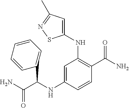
C1(NC(C(N)=O)C2=CC=CC=C2)=CC(NC2=CC(C)=NS2)=C(C(N)=O)C=C1
